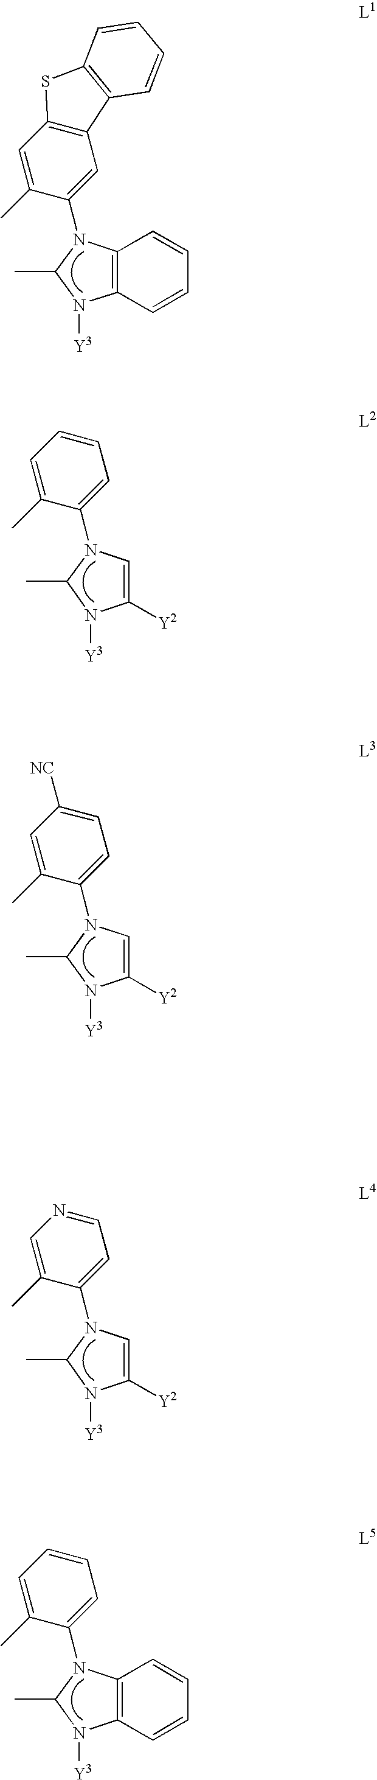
C1([Y2])=CN(C2=CC=CC=C2C)C(C)N1[Y3].C12=C(C=CC=C1)N(C1=CC3=C(C=C1C)SC1=C3C=CC=C1)C(C)N2[Y3].C1([Y2])=CN(C2=CC=C([NC])C=C2C)C(C)N1[Y3].C1([Y2])=CN(C2=CC=NC=C2C)C(C)N1[Y3].C12=C(C=CC=C1)N(C1=CC=CC=C1C)C(C)N2[Y3]
